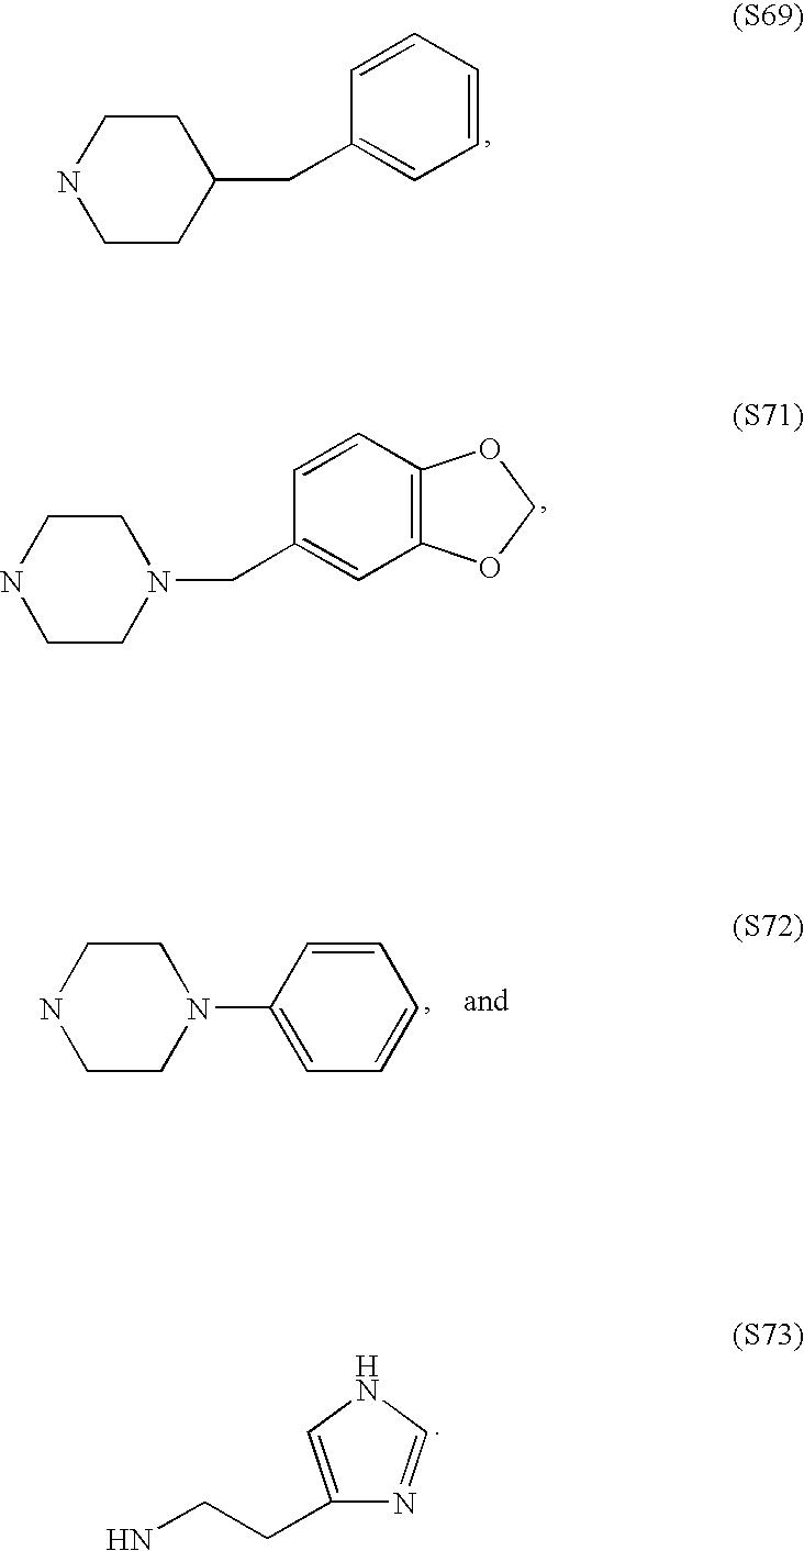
C1CNCCC1CC1=CC=CC=C1.C1CNCCN1CC1=CC2=C(C=C1)OCO2.C1(CCN)=CNC=N1.C1CNCCN1C1=CC=CC=C1
